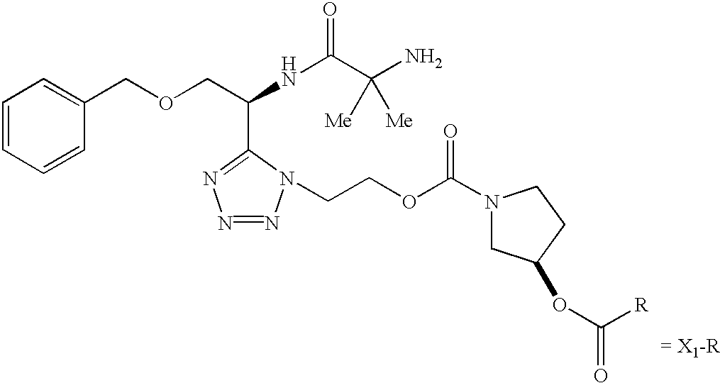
C1=CC=CC(COCC(NC(=O)C(N)([Me])[Me])C2=NN=NN2CCOC(N2CC(OC([R])=O)CC2)=O)=C1.[= X1-R]
